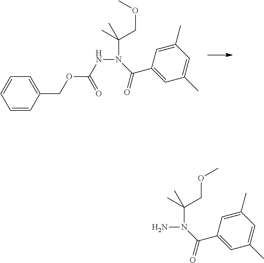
C(N(C(C1=CC(C)=CC(C)=C1)=O)NC(OCC1=CC=CC=C1)=O)(C)(COC)C.C(N(C(C1=CC(C)=CC(C)=C1)=O)N)(C)(COC)C
